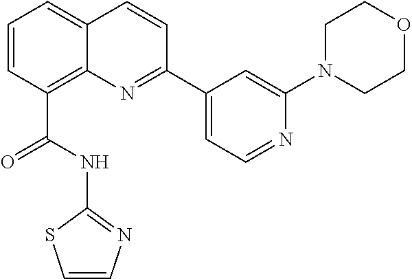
C1=CC(C(NC2=NC=CS2)=O)=C2C(=C1)C=CC(C1=CC=NC(N3CCOCC3)=C1)=N2
